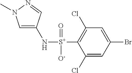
C1=C(N[S+](C2=C(Cl)C=C(Br)C=C2Cl)(=O)[O-])C=NN1C
